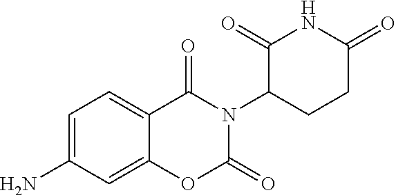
C1=C(N)C=C2C(=C1)C(=O)N(C1CCC(=O)NC1=O)C(=O)O2
